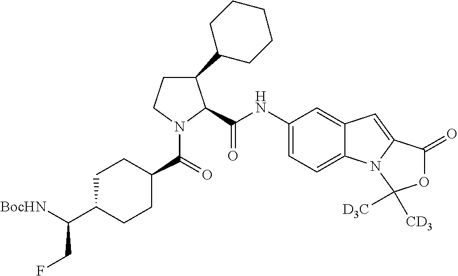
C1CN(C(=O)C2CCC(C([BocHN])CF)CC2)C(C(NC2=CC=C3C(=C2)C=C2N3C([D3C])([CD3])OC2=O)=O)C1C1CCCCC1
